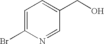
C1=C(Br)N=CC(CO)=C1
